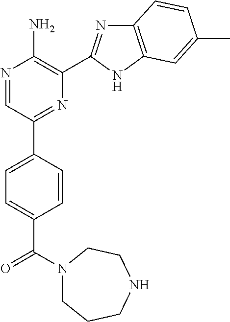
N1=CC(C2=CC=C(C(=O)N3CCCNCC3)C=C2)=NC(C2=NC3=C(N2)C=C(C)C=C3)=C1N
